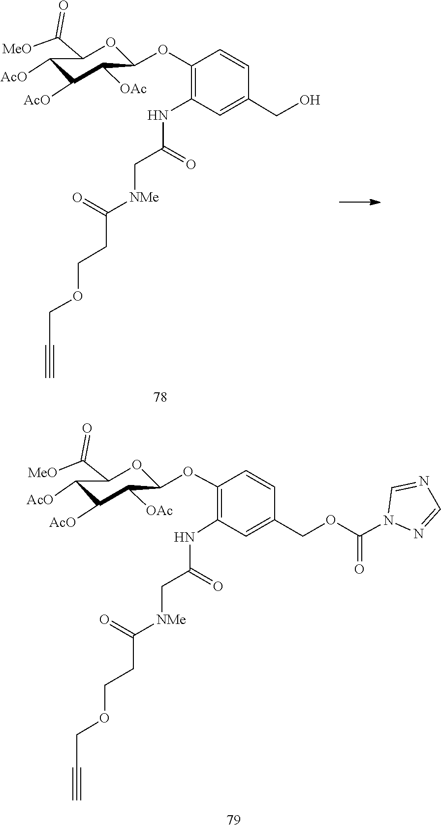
C1=NN(C(OCC2=CC(NC(C[NMe]C(CCOCC#C)=O)=O)=C(OC3C([OAc])C([AcO])C([AcO])C(C(=O)[MeO])O3)C=C2)=O)C=N1.C1([AcO])C([AcO])C([OAc])C(OC2=C(NC(C[NMe]C(CCOCC#C)=O)=O)C=C(CO)C=C2)OC1C(=O)[MeO]
